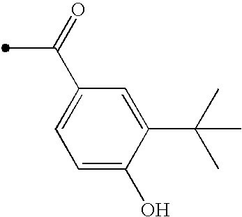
C1=C(C(C)=O)C=C(C(C)(C)C)C(O)=C1
